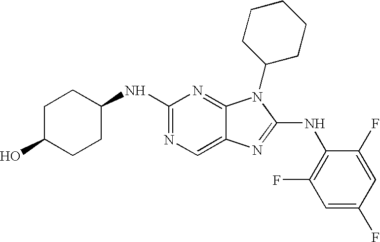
N1=C(NC2CCC(O)CC2)N=C2C(=C1)N=C(NC1=C(F)C=C(F)C=C1F)N2C1CCCCC1
